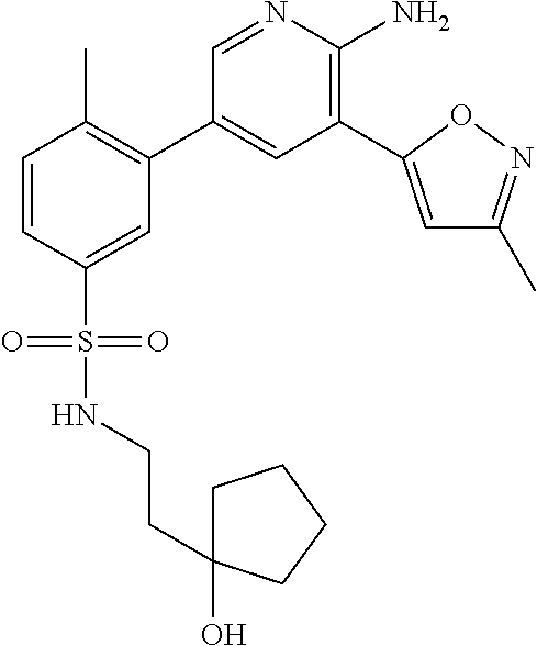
C1=NC(N)=C(C2=CC(C)=NO2)C=C1C1=C(C)C=CC(S(=O)(=O)NCCC2(O)CCCC2)=C1
